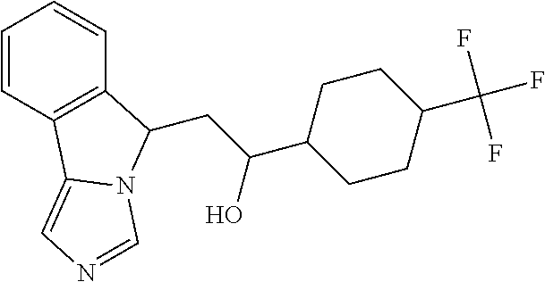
C1=CC2=C(C=C1)C(CC(C1CCC(C(F)(F)F)CC1)O)N1C2=CN=C1
